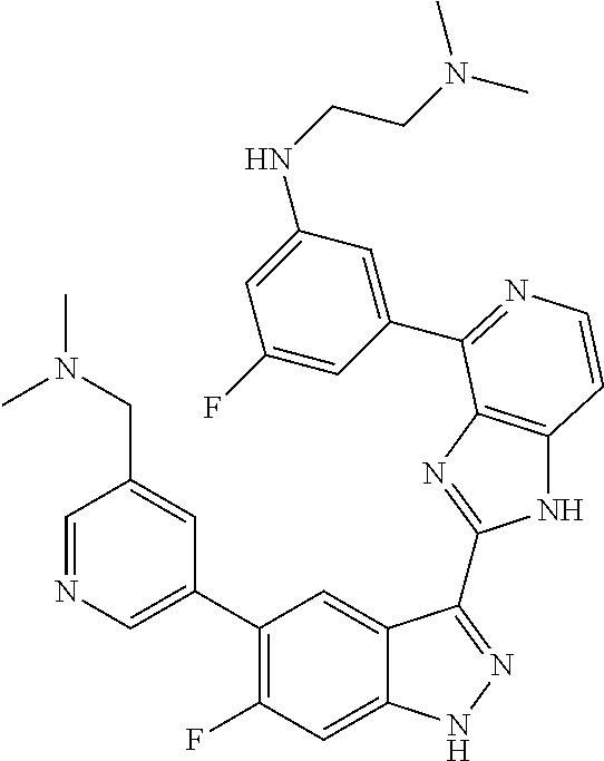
C1=C(C2=C(F)C=C3C(=C2)C(C2=NC4=C(N2)C=CN=C4C2=CC(NCCN(C)C)=CC(F)=C2)=NN3)C=C(CN(C)C)C=N1
